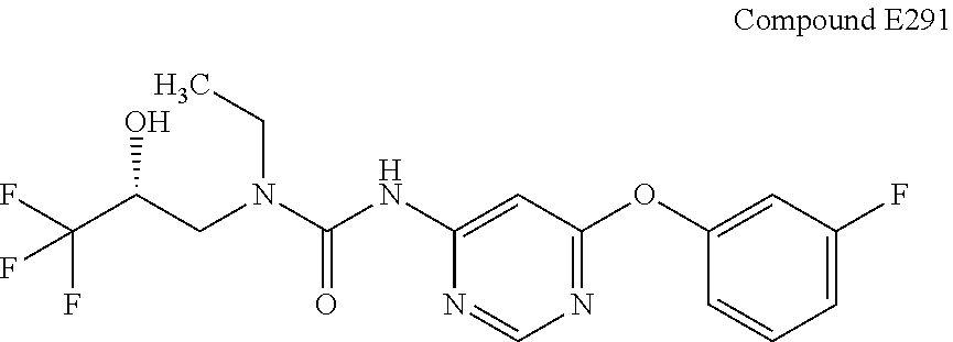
N(C1=CC(OC2=CC(F)=CC=C2)=NC=N1)C(N(CC)CC(C(F)(F)F)O)=O
